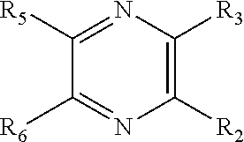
C1([R6])=NC([R2])=C([R3])N=C1[R5]
